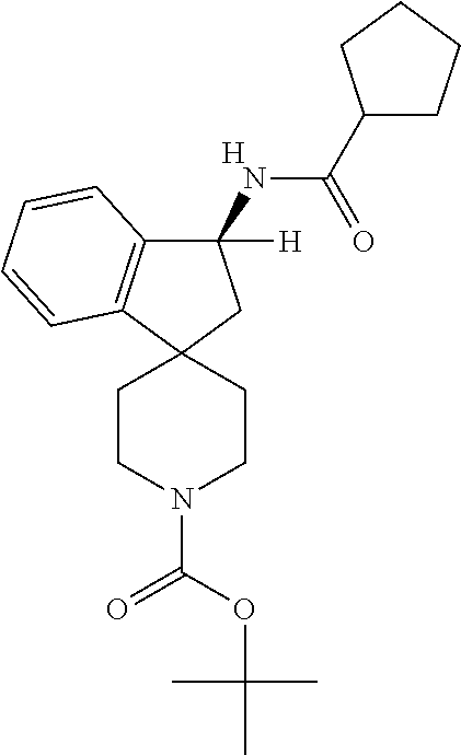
C1(NC(C2CCCC2)=O)([H])C2=C(C3(C1)CCN(C(OC(C)(C)C)=O)CC3)C=CC=C2.[H]
